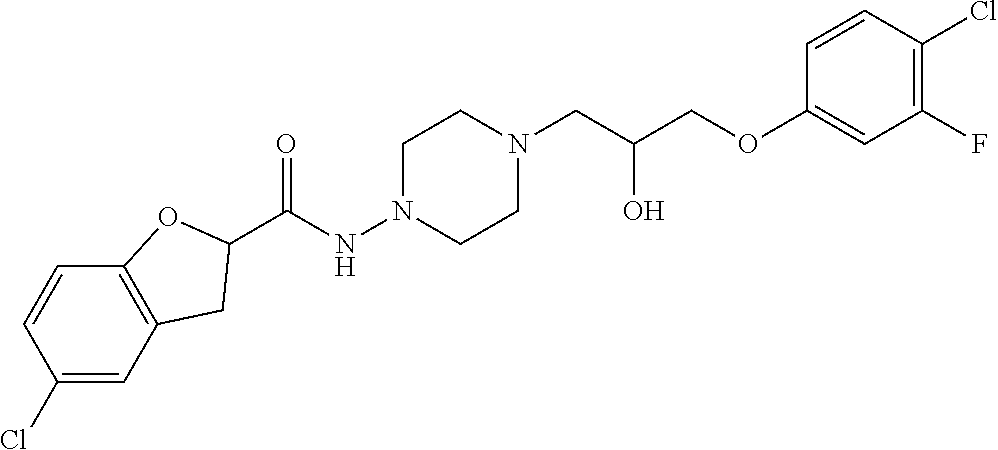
C1(C(NN2CCN(CC(O)COC3=CC(F)=C(Cl)C=C3)CC2)=O)OC2=C(C1)C=C(Cl)C=C2
